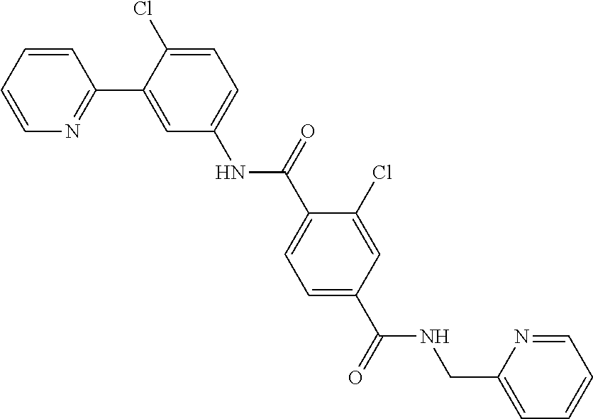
C1=CC=CN=C1C1=CC(NC(C2=CC=C(C(NCC3=CC=CC=N3)=O)C=C2Cl)=O)=CC=C1Cl
